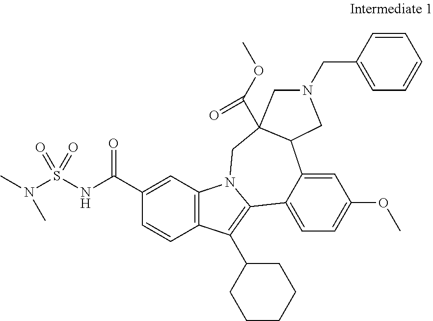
C1=CC(CN2CC3(C(OC)=O)C(C2)C2=CC(OC)=CC=C2C2=C(C4CCCCC4)C4=C(C=C(C(NS(N(C)C)(=O)=O)=O)C=C4)N2C3)=CC=C1
